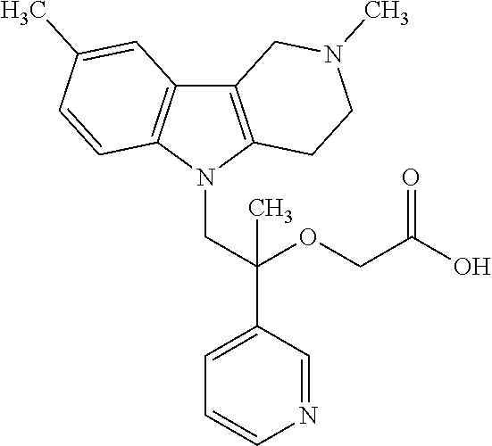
C12=C(N(CC(C3=CC=CN=C3)(OCC(O)=O)C)C3=C1C=C(C)C=C3)CCN(C)C2
